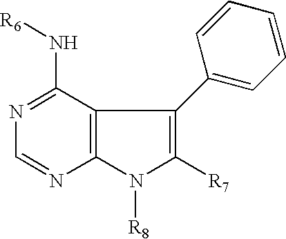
N1=C(N[R6])C2=C(N=C1)N([R8])C([R7])=C2C1=CC=CC=C1
